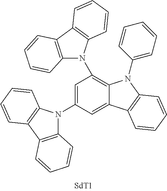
C1=C(N2C3=C(C4=C2C=CC=C4)C=CC=C3)C=C2C(=C1N1C3=C(C4=C1C=CC=C4)C=CC=C3)N(C1=CC=CC=C1)C1=C2C=CC=C1
